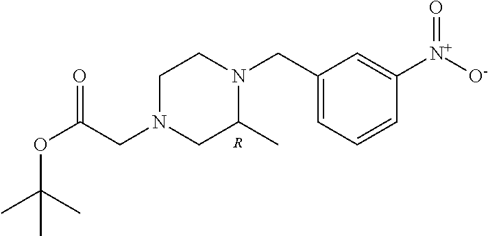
C1N(CC(OC(C)(C)C)=O)CC(C)N(CC2=CC=CC([N+](=O)[O-])=C2)C1.[R]
